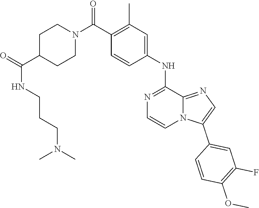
C12=NC=C(C3=CC(F)=C(OC)C=C3)N1C=CN=C2NC1=CC(C)=C(C(N2CCC(C(=O)NCCCN(C)C)CC2)=O)C=C1
